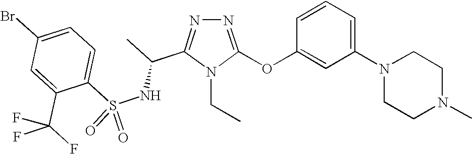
N1=C(OC2=CC(N3CCN(C)CC3)=CC=C2)N(CC)C(C(C)NS(C2=CC=C(Br)C=C2C(F)(F)F)(=O)=O)=N1
